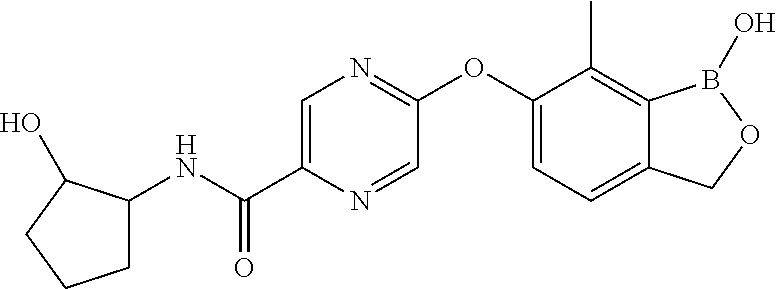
C1(OC2=NC=C(C(=O)NC3CCCC3O)N=C2)=CC=C2C(=C1C)B(O)OC2
